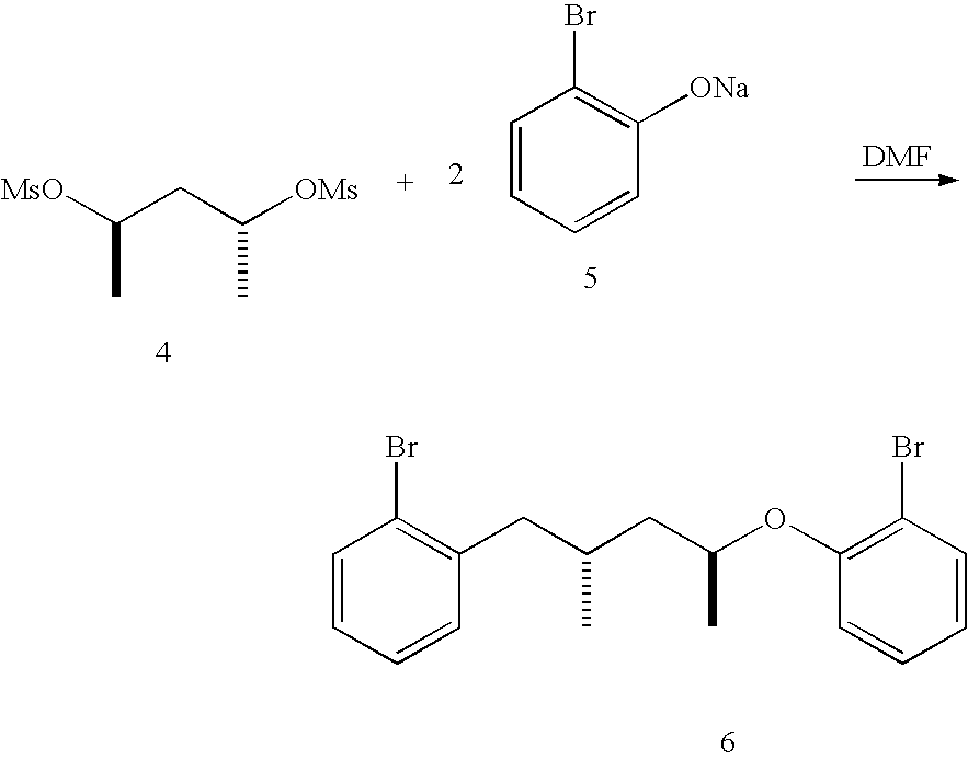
[MsO]C(CC([OMs])C)C.C1=CC=CC([ONa])=C1Br.C1=CC=CC(CC(CC(OC2=C(Br)C=CC=C2)C)C)=C1Br
